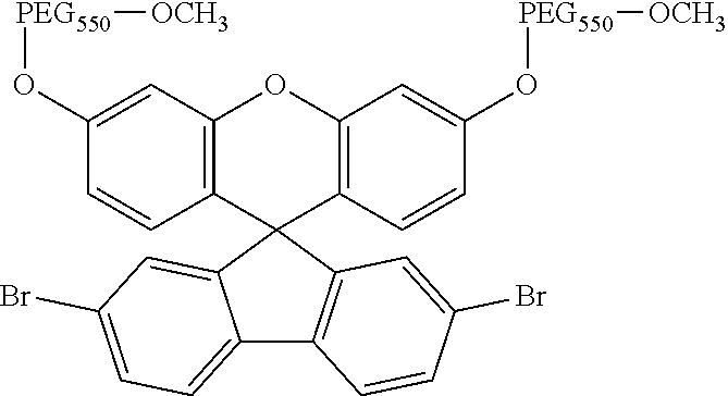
C12=CC=C(Br)C=C1C1(C3=C2C=CC(Br)=C3)C2=C(OC3=C1C=CC(O[PEG550][OCH3])=C3)C=C(O[PEG550][OCH3])C=C2
